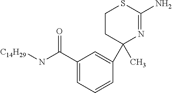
C(=O)(N[C14H29])C1=CC=CC(C2(C)N=C(N)SCC2)=C1
